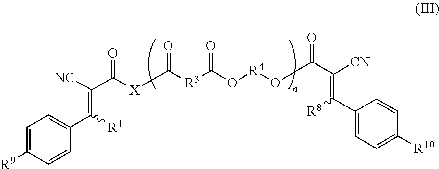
C([R3]C(O[R4]OC(=O)C(=C([R8])C1=CC=C([R10])C=C1)[CN])=O)(=O)[X]C(C(=C([R1])C1=CC=C([R9])C=C1)[NC])=O
